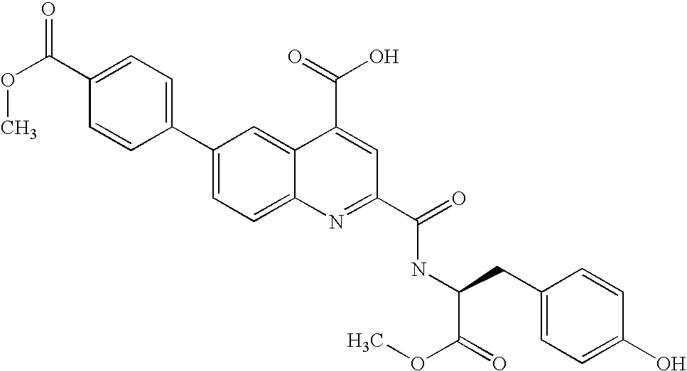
C1=C(C(=O)OC)C=CC(C2=CC=C3C(=C2)C(C(O)=O)=CC(C(NC(CC2=CC=C(O)C=C2)C(OC)=O)=O)=N3)=C1
